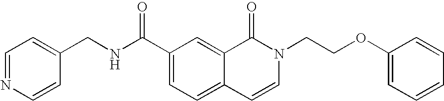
C1=NC=CC(CNC(C2=CC=C3C(=C2)C(=O)N(CCOC2=CC=CC=C2)C=C3)=O)=C1
